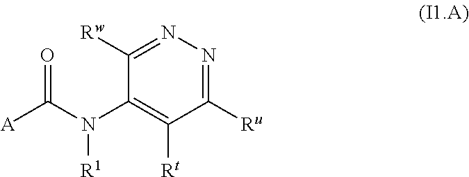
C1([Rw])=NN=C([Ru])C([Rt])=C1N(C([A])=O)[R1]
